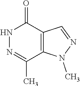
N1=C(C)C2=C(C(=O)N1)C=NN2C
